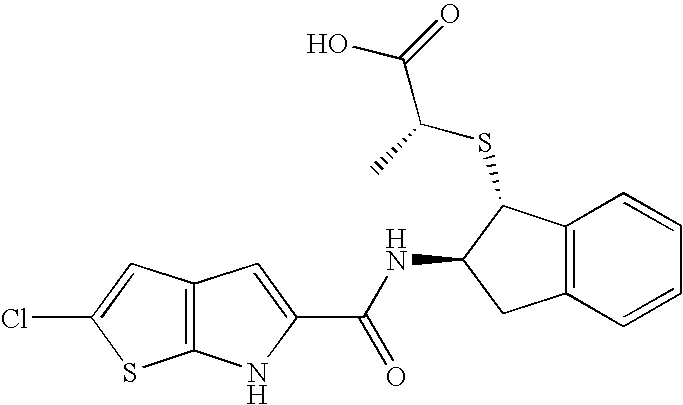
C12=C(NC(C(NC3CC4=C(C=CC=C4)C3SC(C(=O)O)C)=O)=C1)SC(Cl)=C2
